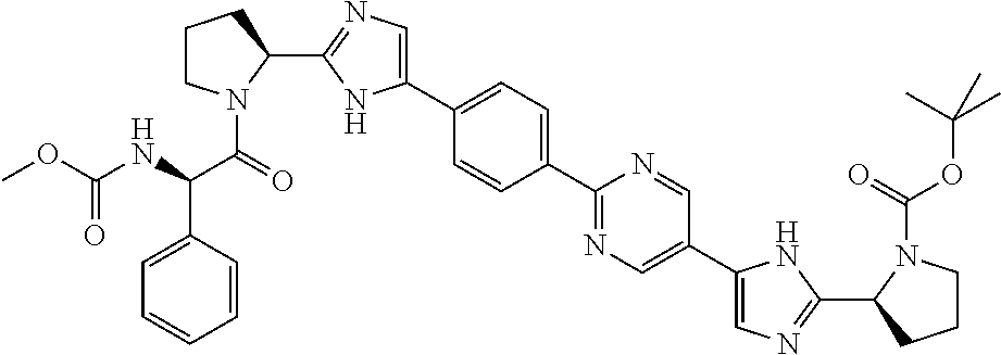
C1(C2=CC=C(C3=CN=C(C4CCCN4C(C(C4=CC=CC=C4)NC(=O)OC)=O)N3)C=C2)=NC=C(C2=CN=C(C3CCCN3C(=O)OC(C)(C)C)N2)C=N1
